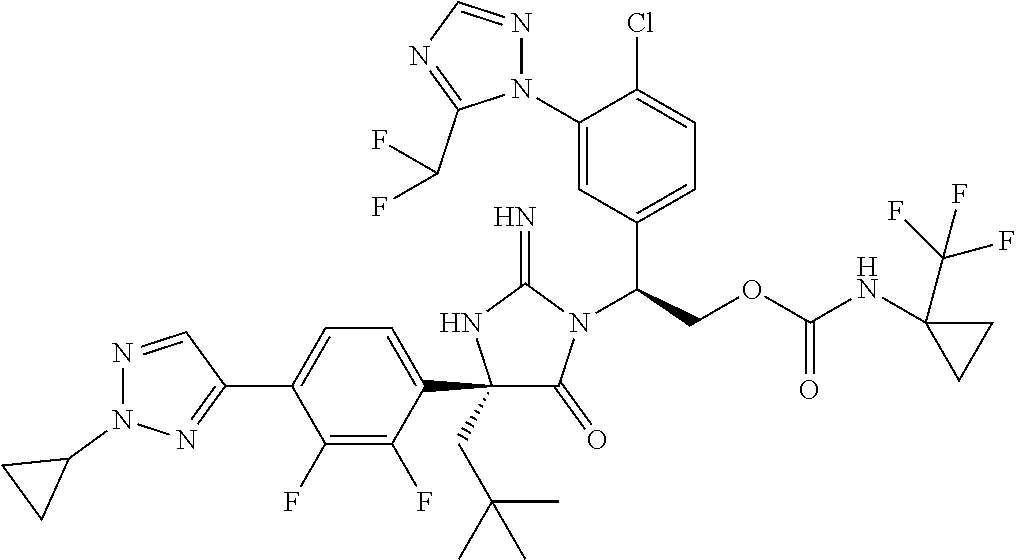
C1(C2=CC=C(C3=NN(C4CC4)N=C3)C(F)=C2F)(CC(C)(C)C)C(=O)N(C(COC(NC2(C(F)(F)F)CC2)=O)C2=CC=C(Cl)C(N3N=CN=C3C(F)F)=C2)C(=N)N1
